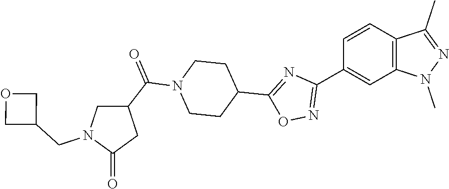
C1=CC2=C(C=C1C1=NOC(C3CCN(C(C4CN(CC5COC5)C(=O)C4)=O)CC3)=N1)N(C)N=C2C
